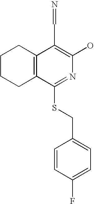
C1CCC2=C(C1)C(C=N)=C(O)N=C2SCC1=CC=C(F)C=C1
